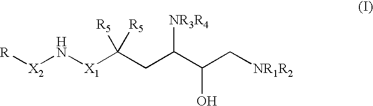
[X2](N[X1]C(CC(C(C[NR1R2])O)[NR3R4])([R5])[R5])[R]
